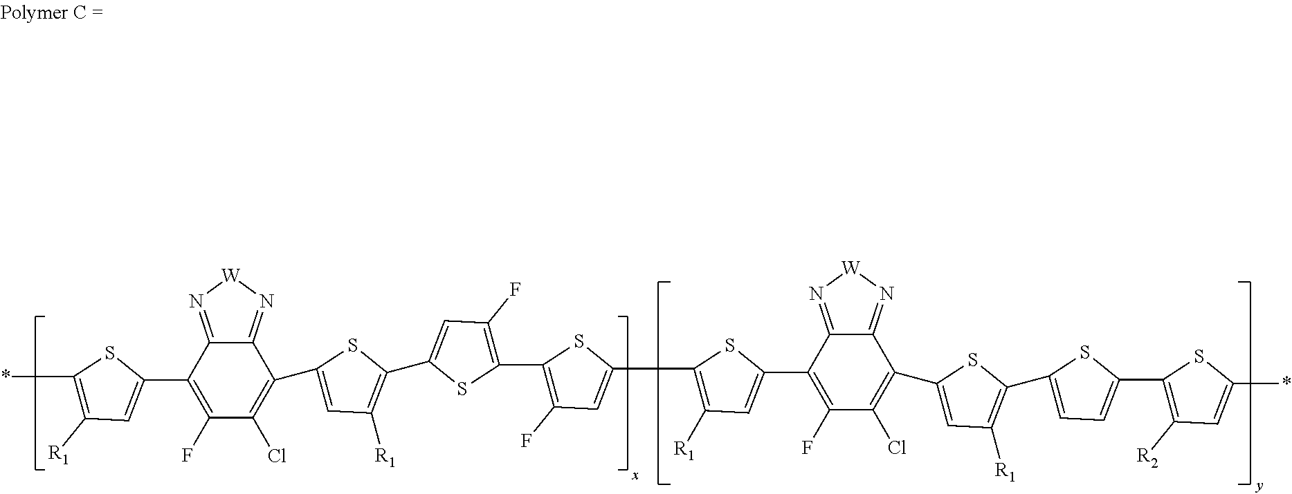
*C1=C([R1])C=C(C2=C(F)C(Cl)=C(C3=CC([R1])=C(C4=CC(F)=C(C5=C(F)C=C(C6=C([R1])C=C(C7=C(F)C(Cl)=C(C8=CC([R1])=C(C9=CC=C(C%10=C([R2])C=C(*)S%10)S9)S8)C8=N[W]N=C78)S6)S5)S4)S3)C3=N[W]N=C23)S1
